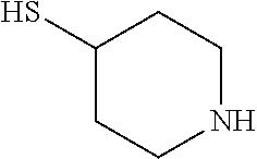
C1(S)CCNCC1
